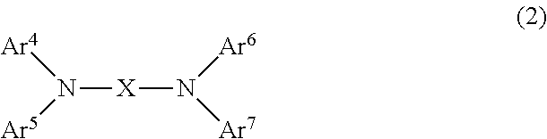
N([X]N([Ar7])[Ar6])([Ar5])[Ar4]
